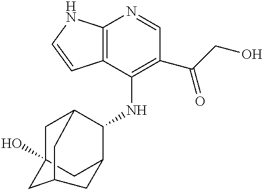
C12=C(C(NC3C4CC5(O)CC3CC(C5)C4)=C(C(CO)=O)C=N1)C=CN2
